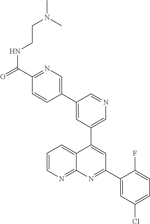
C1=C(C2=CN=C(C(=O)NCCN(C)C)C=C2)C=NC=C1C1=CC(C2=CC(Cl)=CC=C2F)=NC2=NC=CC=C12
